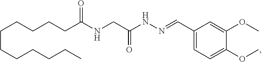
C(CCCCCC)CCCCC(NCC(NN=CC1=CC=C(OC)C(OC)=C1)=O)=O
